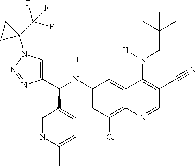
C1(N(C(C2=CN(C3(C(F)(F)F)CC3)N=N2)C2=CC=C(C)N=C2)[H])=CC(Cl)=C2C(=C1)C(N(CC(C)(C)C)[H])=C(C#N)C=N2
